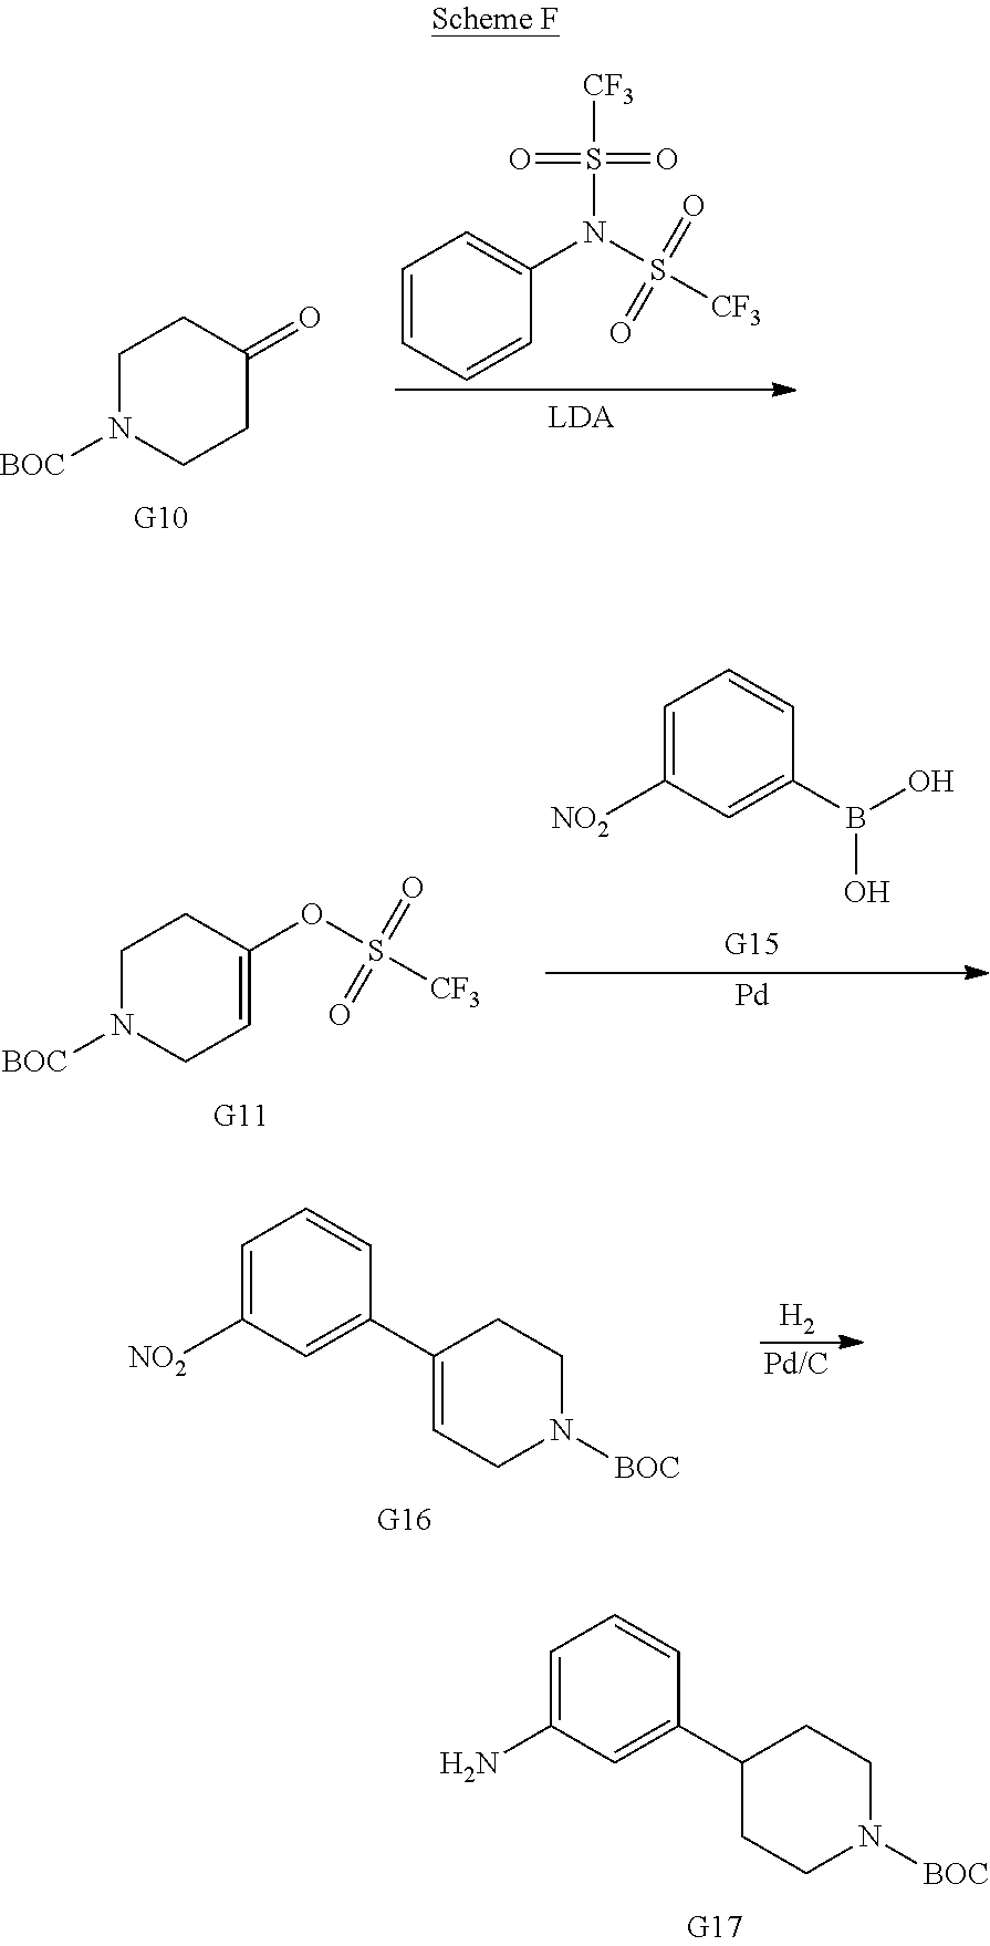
C1N([BOC])CCC(=O)C1.C1=CC=CC(N(S(=O)(=O)[CF3])S(=O)(=O)[CF3])=C1.C1N([BOC])CC=C(OS(=O)(=O)[CF3])C1.C1=C([NO2])C=C(B(O)O)C=C1.[Pd].[H2].[Pd/C].C1=C([NO2])C=C(C2=CCN([BOC])CC2)C=C1.C1=C(N)C=C(C2CCN([BOC])CC2)C=C1
